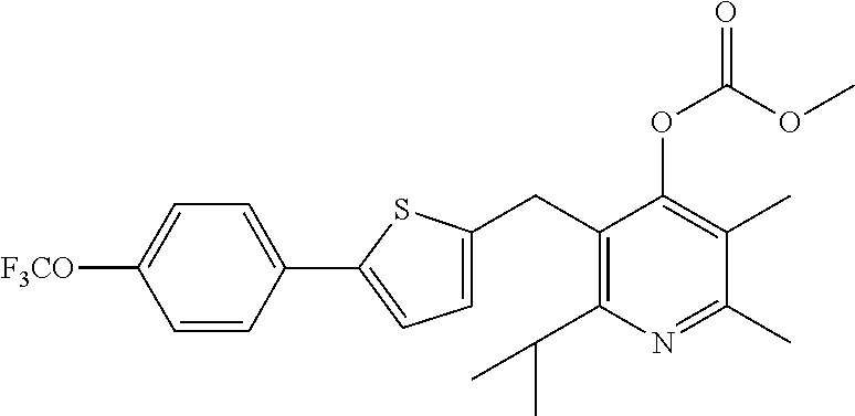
C1(CC2=C(C(C)C)N=C(C)C(C)=C2OC(OC)=O)=CC=C(C2=CC=C([F3CO])C=C2)S1
